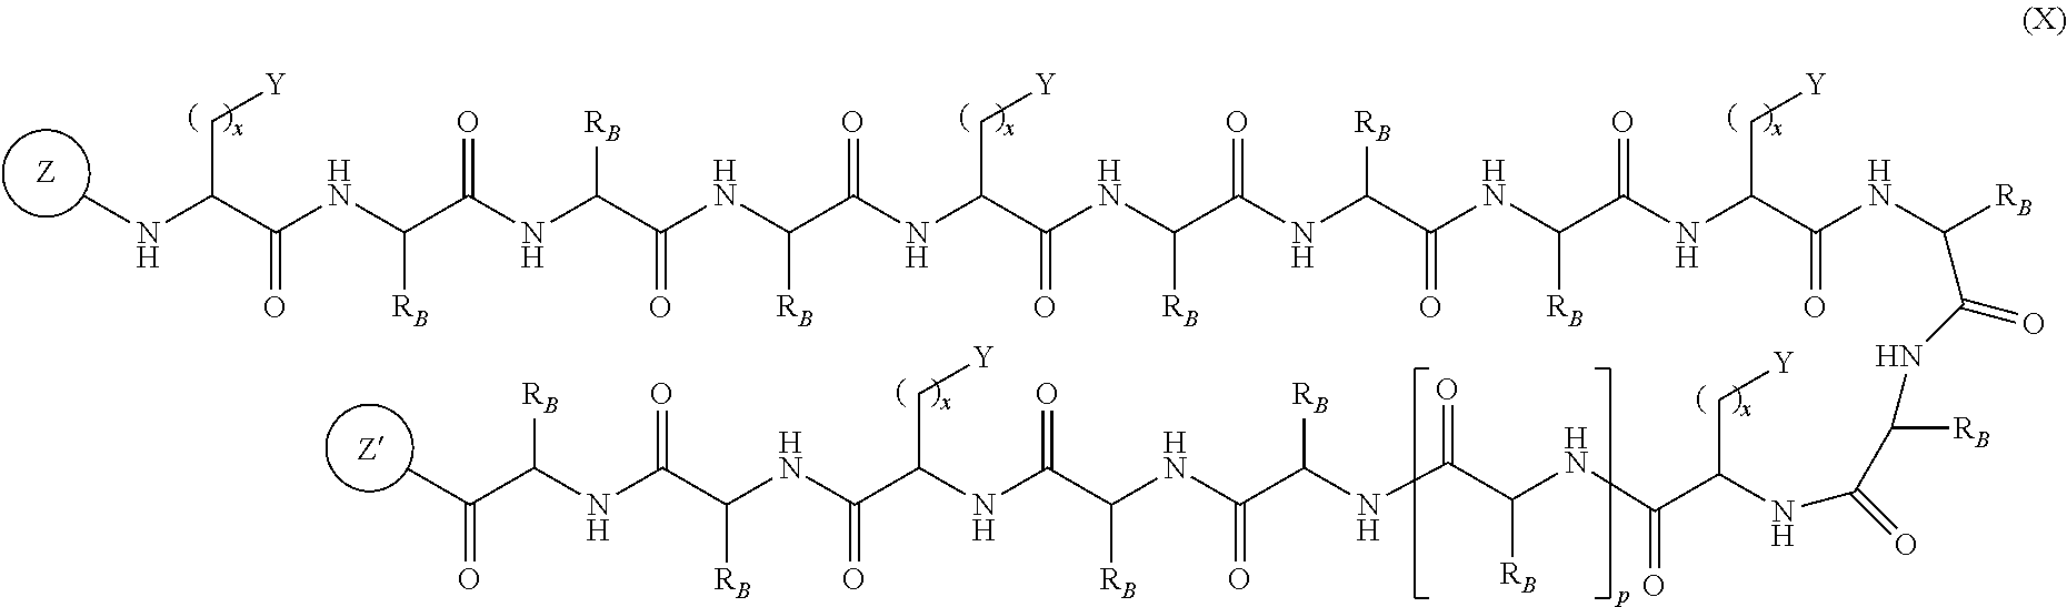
CNC(C(NC(C(NC(C(NC(C(NC(C(NC(C(NC(C(NC(C(NC(C(NC([RB])C(=O)NC([RB])C(NC(C(NC(C(NC(C(NC(C(NC(C(NC(C(NC(C(C)=O)[RB])=O)[RB])=O)C[Y])=O)[RB])=O)[RB])=O)[RB])=O)C[Y])=O)=O)C[Y])=O)[RB])=O)[RB])=O)[RB])=O)C[Y])=O)[RB])=O)[RB])=O)[RB])=O)C[Y].[Z].[Z]
